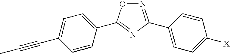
N1=C(C2=CC=C([X])C=C2)N=C(C2=CC=C(C#CC)C=C2)O1
